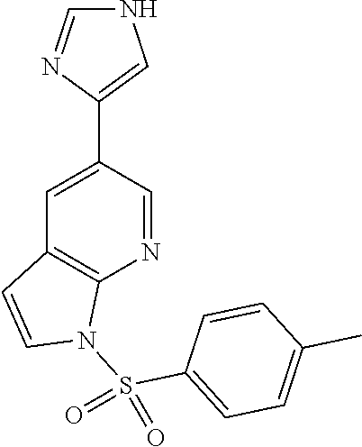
C1=C(C2=CNC=N2)C=NC2=C1C=CN2S(C1=CC=C(C)C=C1)(=O)=O
